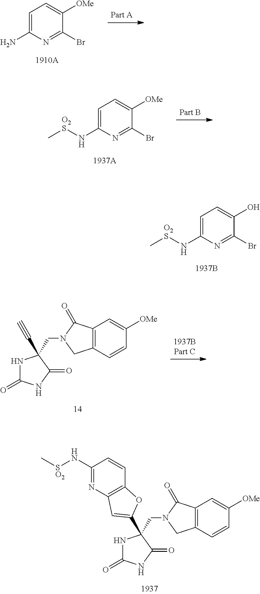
C1=C(N[O2S]C)N=C(Br)C(O)=C1.C1=C(N)N=C(Br)C([OMe])=C1.C1=C(N[O2S]C)N=C(Br)C([OMe])=C1.N1C(=O)NC(=O)C1(CN1CC2=C(C1=O)C=C([OMe])C=C2)C1=CC2=C(C=CC(N[SO2]C)=N2)O1.N1C(=O)NC(=O)C1(CN1CC2=C(C1=O)C=C([OMe])C=C2)C#C
